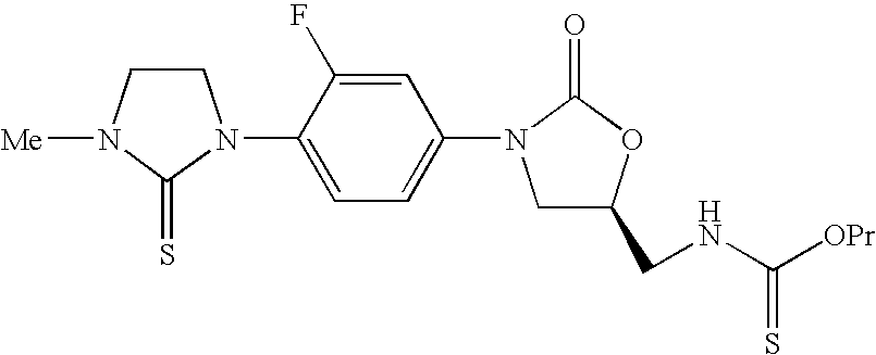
C1CN([Me])C(=S)N1C1=CC=C(N2CC(CNC([OPr])=S)OC2=O)C=C1F
